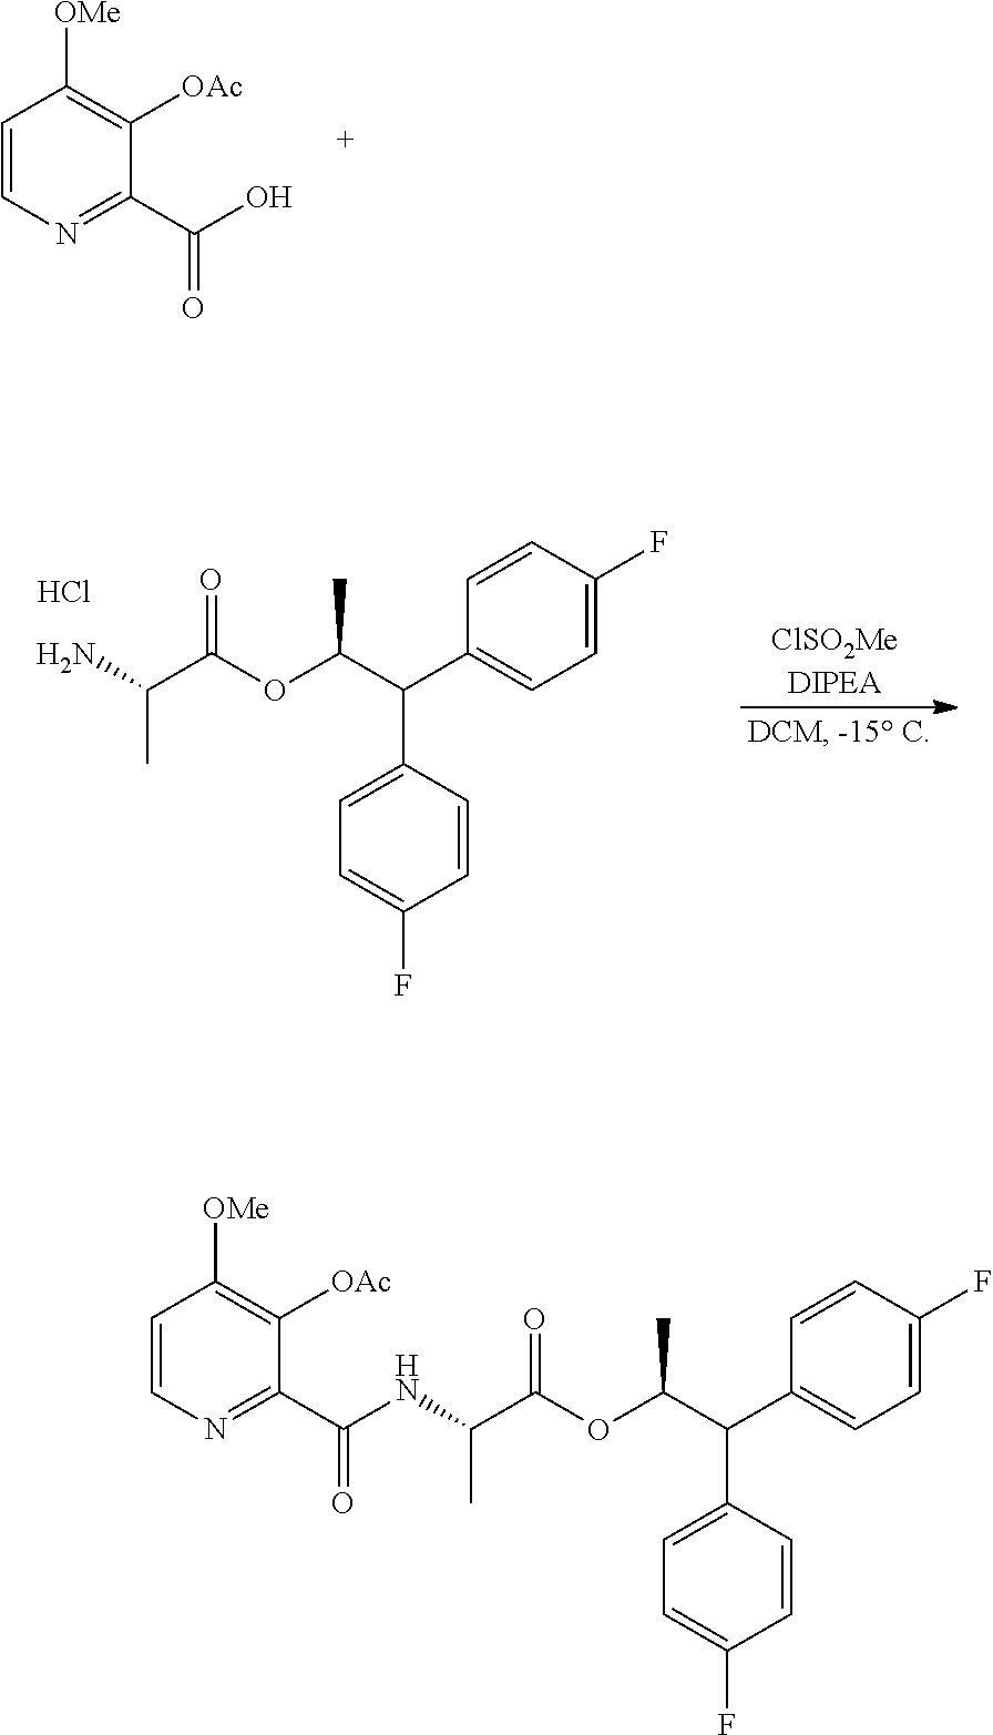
C1(C(O)=O)=NC=CC([OMe])=C1[OAc].C1=CC(C(C(C)OC(C(N)C)=O)C2=CC=C(F)C=C2)=CC=C1F.Cl.C1=CC(C(C(C)OC(C(C)NC(C2=NC=CC([OMe])=C2[OAc])=O)=O)C2=CC=C(F)C=C2)=CC=C1F
